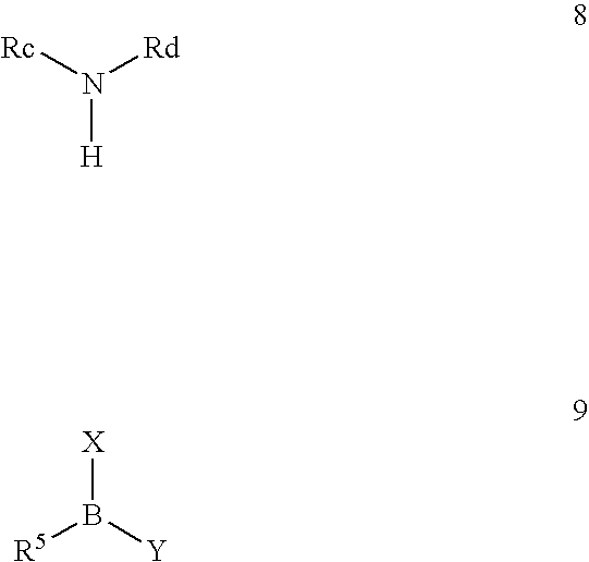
[Rc]N([Rd])[H].[R5]B([Y])[X]
